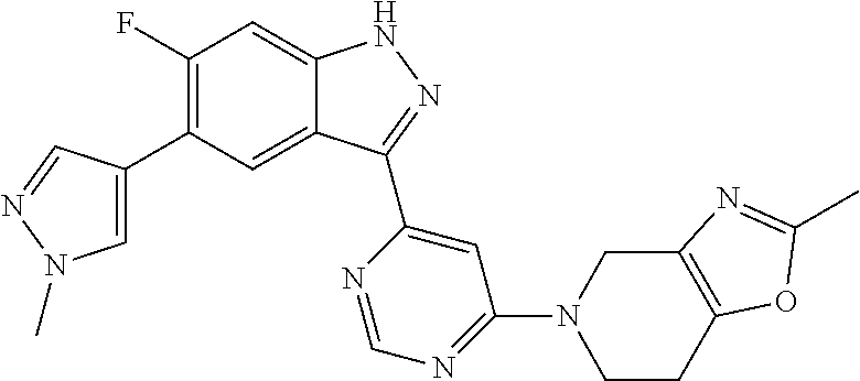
C1(F)=C(C2=CN(C)N=C2)C=C2C(=C1)NN=C2C1=CC(N2CCC3=C(C2)N=C(C)O3)=NC=N1
